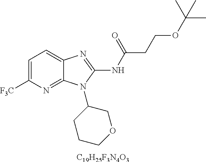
[C19H25F3N4O3].C1=C([F3C])N=C2C(=C1)N=C(NC(CCOC(C)(C)C)=O)N2C1CCCOC1
